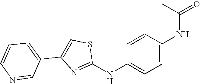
C1(NC2=CC=C(NC(=O)C)C=C2)=NC(C2=CC=CN=C2)=CS1
